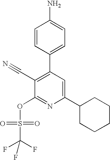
C1(C2CCCCC2)=CC(C2=CC=C(N)C=C2)=C(C#N)C(OS(C(F)(F)F)(=O)=O)=N1
